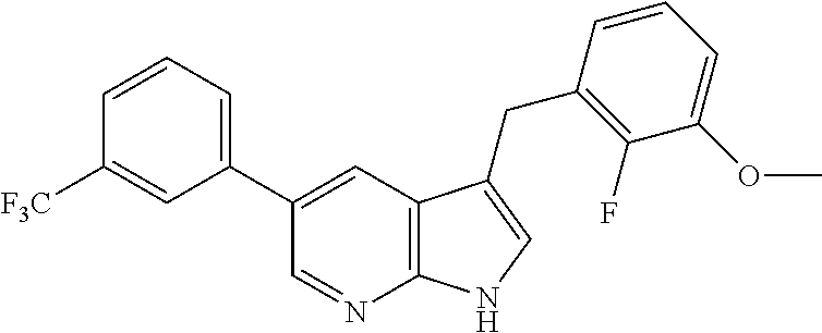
C12=C(C=C(C3=CC=CC([F3C])=C3)C=N1)C(CC1=C(F)C(OC)=CC=C1)=CN2
